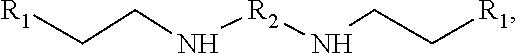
[R1]CCN[R2]NCC[R1]
